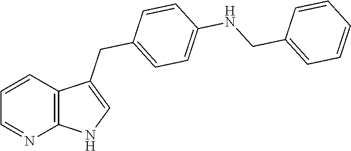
C1=CC2=C(N=C1)NC=C2CC1=CC=C(NCC2=CC=CC=C2)C=C1
